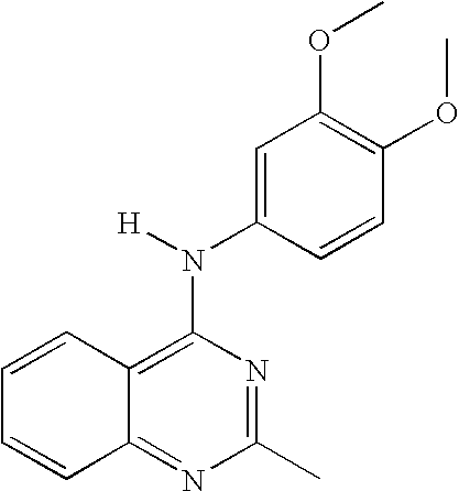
C1=CC2=C(N([H])C3=CC(OC)=C(OC)C=C3)N=C(C)N=C2C=C1
